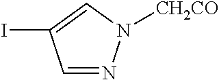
C1=NN([CH2CO])C=C1I
